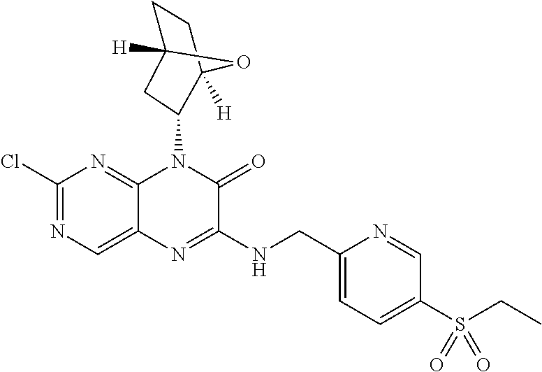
C1(Cl)=NC=C2C(=N1)N(C1CC3([H])CCC1([H])O3)C(=O)C(NCC1=CC=C(S(CC)(=O)=O)C=N1)=N2
